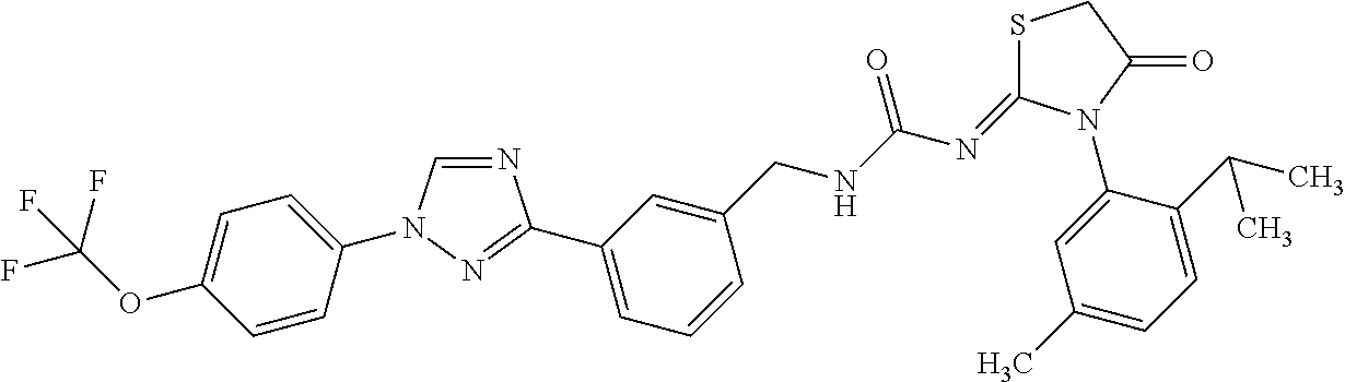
N1=CN(C2=CC=C(OC(F)(F)F)C=C2)N=C1C1=CC=CC(CNC(N=C2SCC(=O)N2C2=CC(C)=CC=C2C(C)C)=O)=C1
